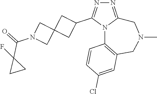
N1=C2N(C(C3CC4(C3)CN(C(=O)C3(F)CC3)C4)=N1)C1=C(CN(C)C2)C=C(Cl)C=C1
